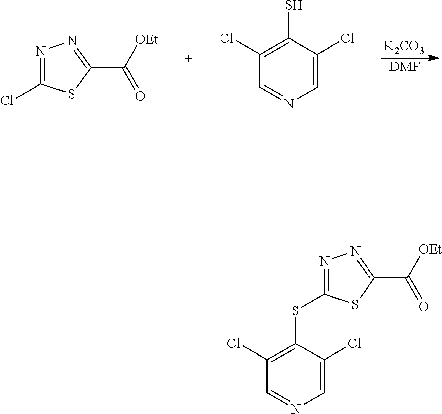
[K2CO3].[DMF].N1=C(Cl)SC(C([OEt])=O)=N1.C1=C(Cl)C(S)=C(Cl)C=N1.C1=C(Cl)C(SC2=NN=C(C([OEt])=O)S2)=C(Cl)C=N1
